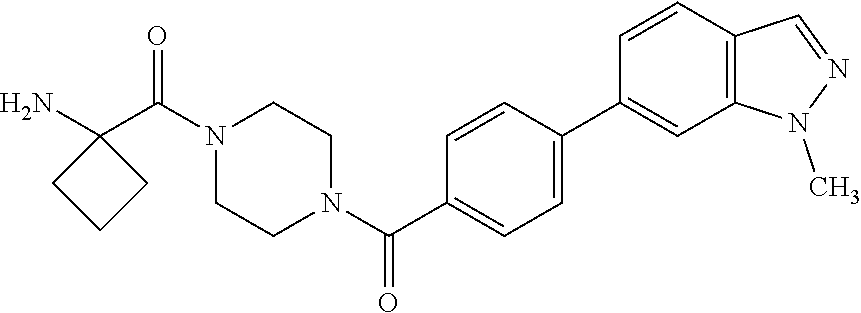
NC1(C(N2CCN(C(=O)C3=CC=C(C4=CC5=C(C=C4)C=NN5C)C=C3)CC2)=O)CCC1
